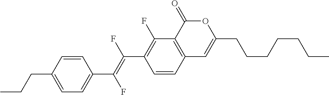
C1=CC2=C(C(F)=C1C(=C(C1=CC=C(CCC)C=C1)F)F)C(=O)OC(CCCCCCC)=C2
